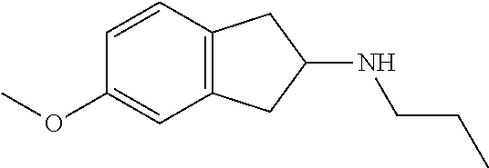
C12=C(C=C(OC)C=C1)CC(NCCC)C2
